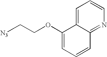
C12=CC=CN=C1C=CC=C2OCC[N3]
